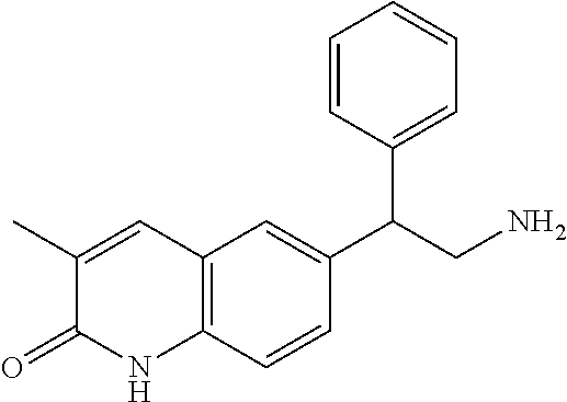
C12=C(C=CC(C(CN)C3=CC=CC=C3)=C1)NC(=O)C(C)=C2
